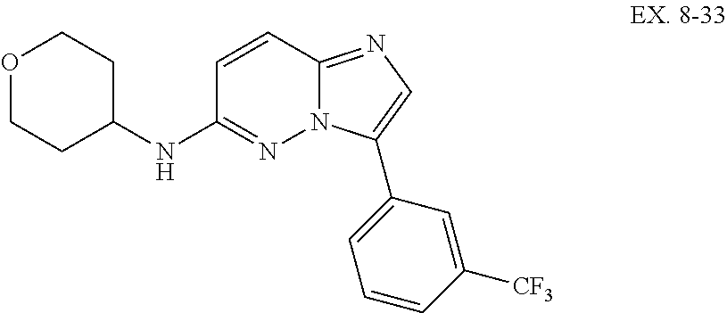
C1=CC2=NC=C(C3=CC=CC([CF3])=C3)N2N=C1NC1CCOCC1
